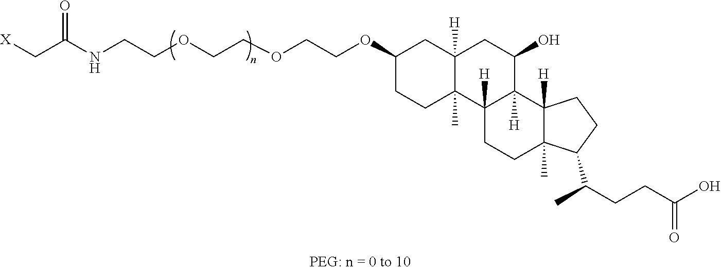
[X]CC(NCCOCCOCCOC1CC2([H])C(C)(CC1)C1([H])C([H])(C(O)C2)C2([H])C(C)(CC1)C(C(C)CCC(O)=O)CC2)=O
